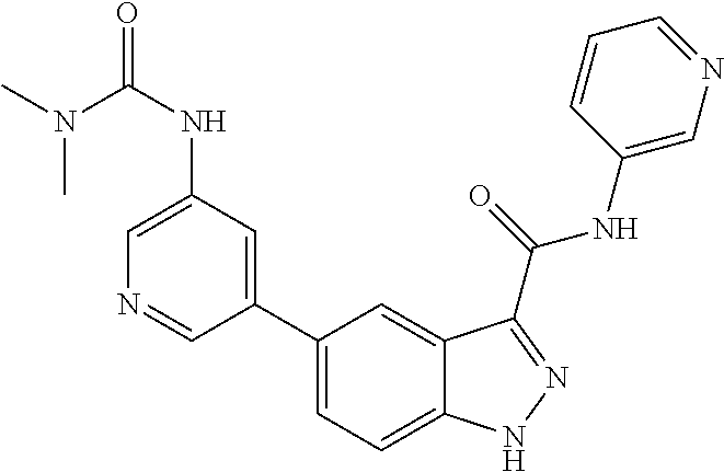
C1(NC(=O)N(C)C)=CN=CC(C2=CC=C3C(=C2)C(C(NC2=CN=CC=C2)=O)=NN3)=C1
